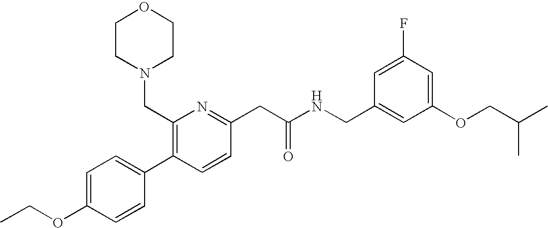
C1(OCC)=CC=C(C2=C(CN3CCOCC3)N=C(CC(NCC3=CC(OCC(C)C)=CC(F)=C3)=O)C=C2)C=C1
